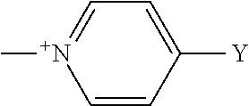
C1=CC([Y])=CC=[N+]1C
